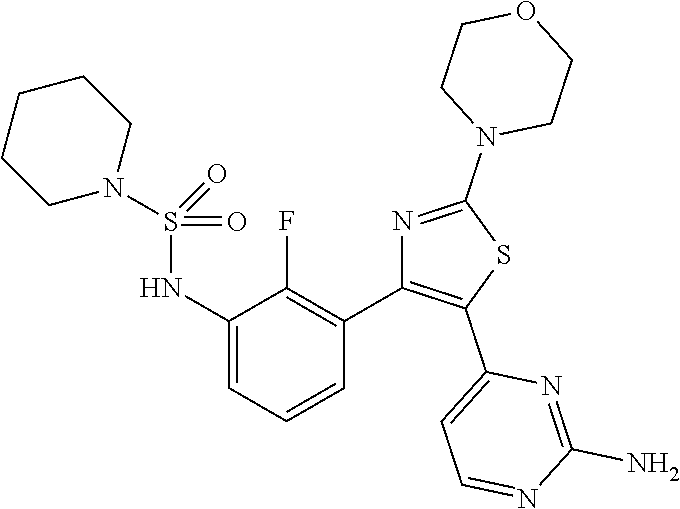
C1(NS(=O)(=O)N2CCCCC2)=CC=CC(C2=C(C3=CC=NC(N)=N3)SC(N3CCOCC3)=N2)=C1F
